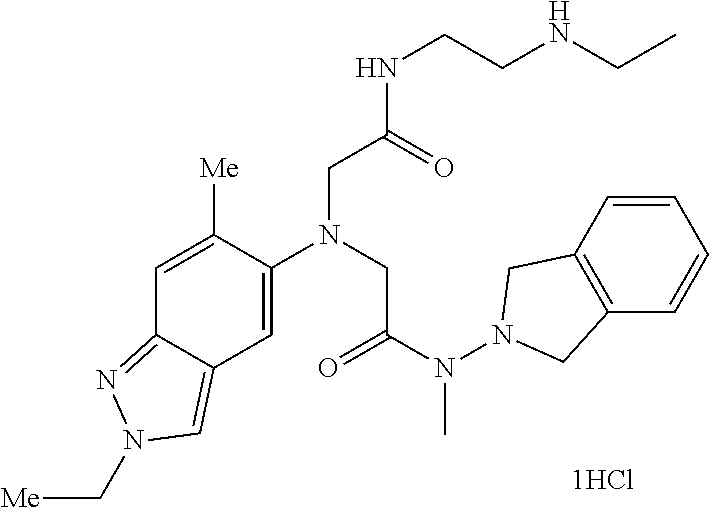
C12=NN(C[Me])C=C1C=C(N(CC(N(N1CC3=C(C1)C=CC=C3)C)=O)CC(NCCNCC)=O)C([Me])=C2
